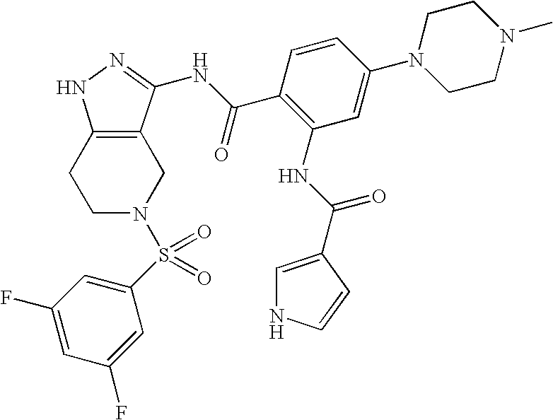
C1N(S(=O)(=O)C2=CC(F)=CC(F)=C2)CC2=C(C1)NN=C2NC(C1=C(NC(=O)C2=CNC=C2)C=C(N2CCN(C)CC2)C=C1)=O
